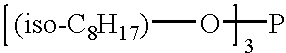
[(iso-C8H17)]OP
